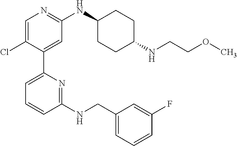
C1=C(Cl)C(C2=CC=CC(NCC3=CC=CC(F)=C3)=N2)=CC(NC2CCC(NCCOC)CC2)=N1
